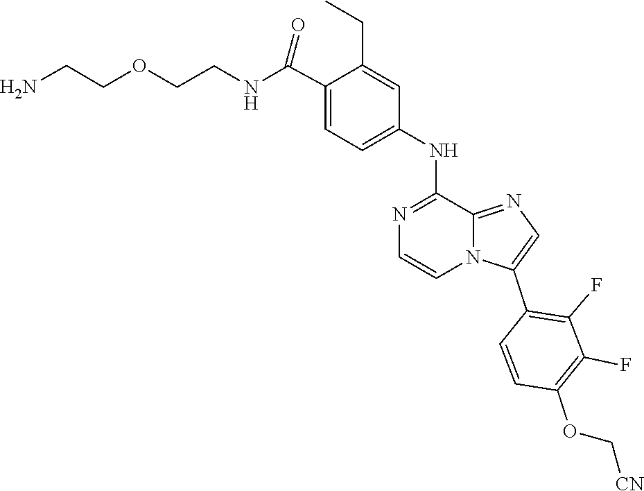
N1=C(NC2=CC=C(C(NCCOCCN)=O)C(CC)=C2)C2=NC=C(C3=C(F)C(F)=C(OC[CN])C=C3)N2C=C1
